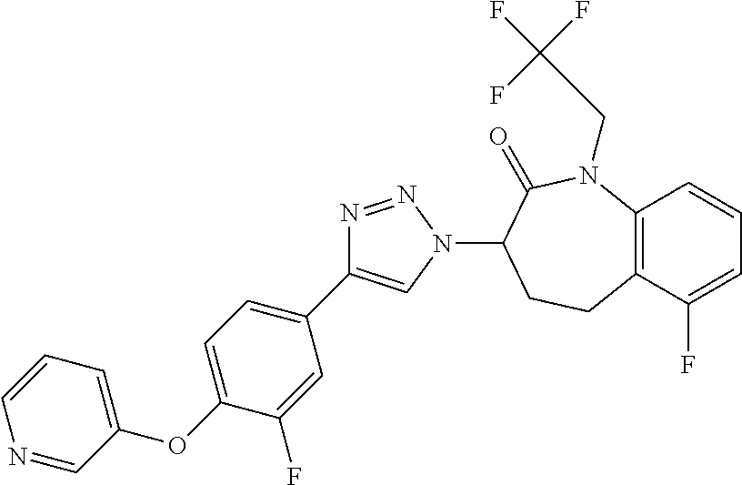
C1(C2=CN(C3CCC4=C(N(CC(F)(F)F)C3=O)C=CC=C4F)N=N2)=CC=C(OC2=CC=CN=C2)C(F)=C1
